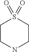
C1CNCCS1(=O)=O
